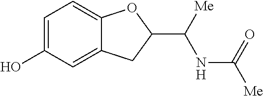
C1=C(O)C=C2C(=C1)OC(C([Me])NC([Me])=O)C2
